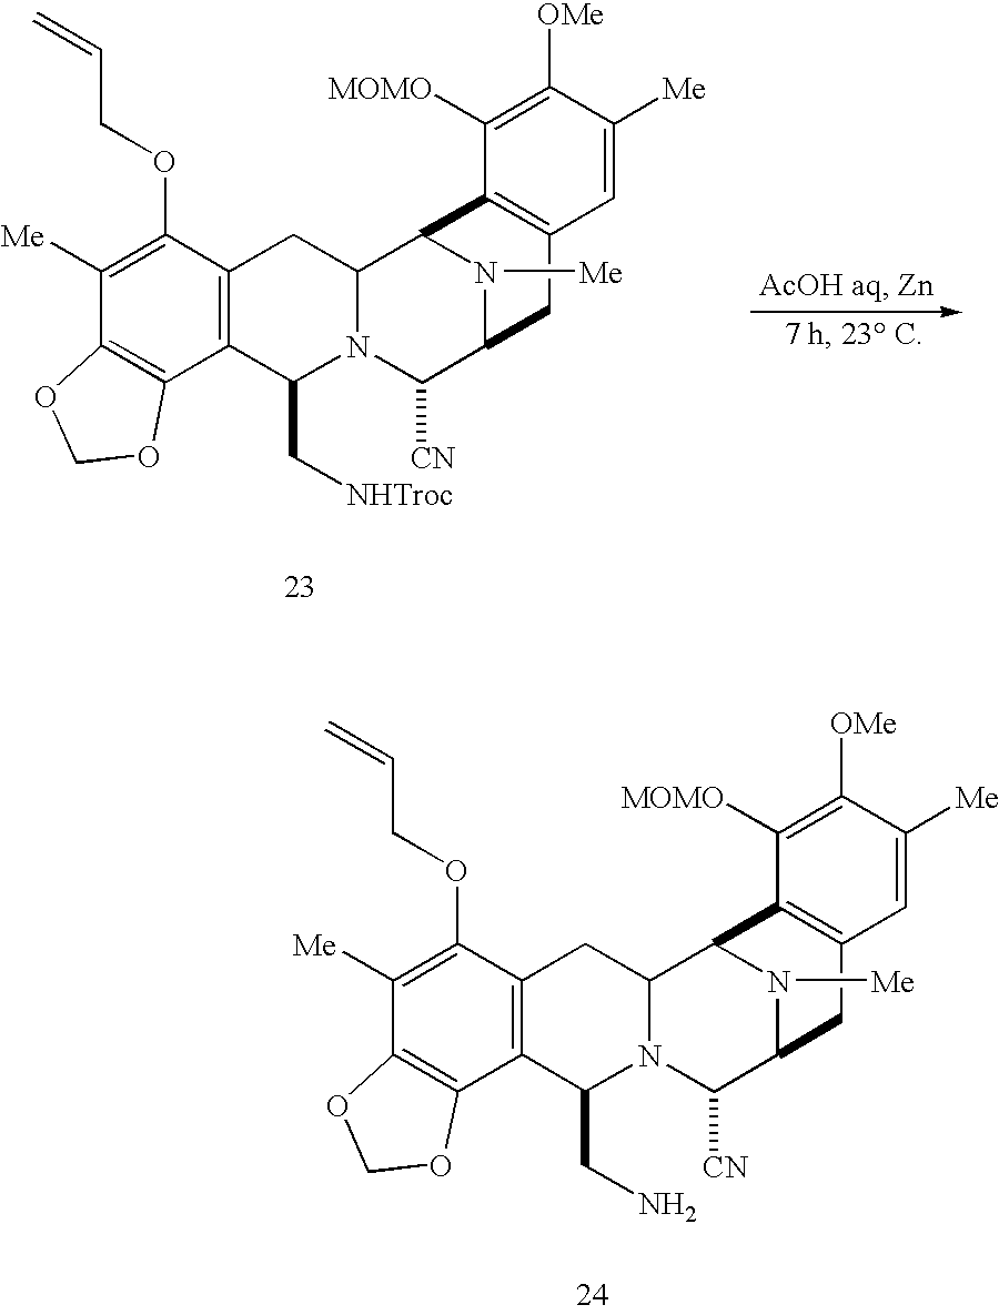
C12=C(C(OCC=C)=C([Me])C3=C1OCO3)CC1N(C2CN)C([CN])C2N([Me])C1C1=C(C2)C=C([Me])C([OMe])=C1[MOMO].C12=C(C(OCC=C)=C([Me])C3=C1OCO3)CC1N(C2C[NHTroc])C([CN])C2N([Me])C1C1=C(C2)C=C([Me])C([OMe])=C1[MOMO]
